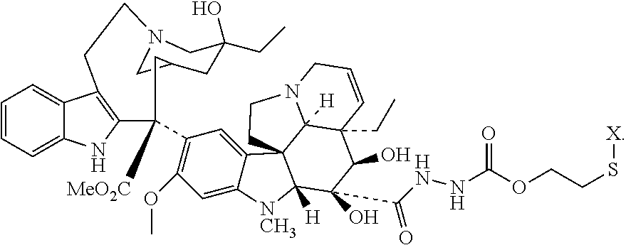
C1(C2([MeO2C])C3=C(C4=CC=CC=C4N3)CCN3CC(CC(O)(CC)C3)C2)=C(OC)C=C2C(=C1)C13C([H])([NCH3]2)C(O)(C(=O)NNC(=O)OCCS[X])C(O)C2(CC)C1([H])N(CC3)CC=C2
